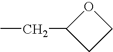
C1(CC)CCO1
